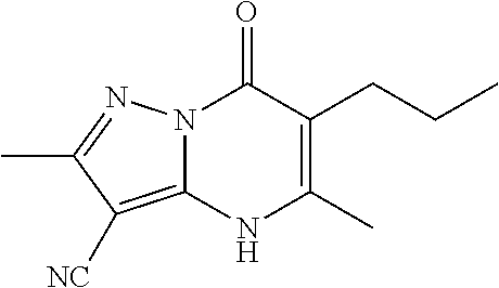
N12C(=C([NC])C(C)=N1)NC(C)=C(CCC)C2=O
